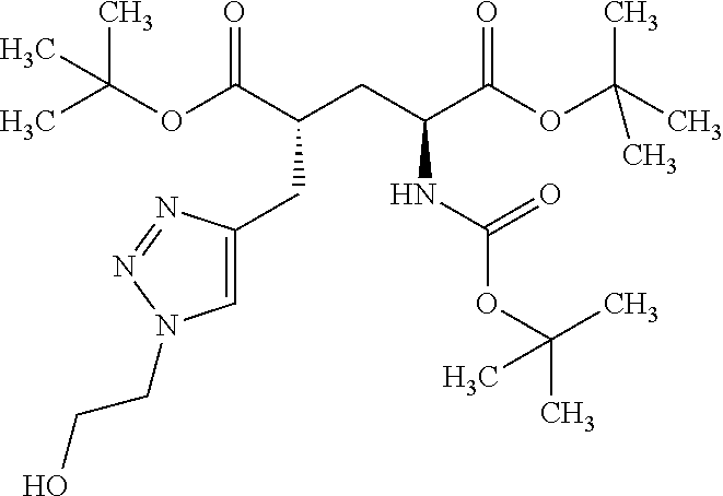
C1(CC(C(OC(C)(C)C)=O)CC(C(OC(C)(C)C)=O)NC(=O)OC(C)(C)C)=CN(CCO)N=N1
